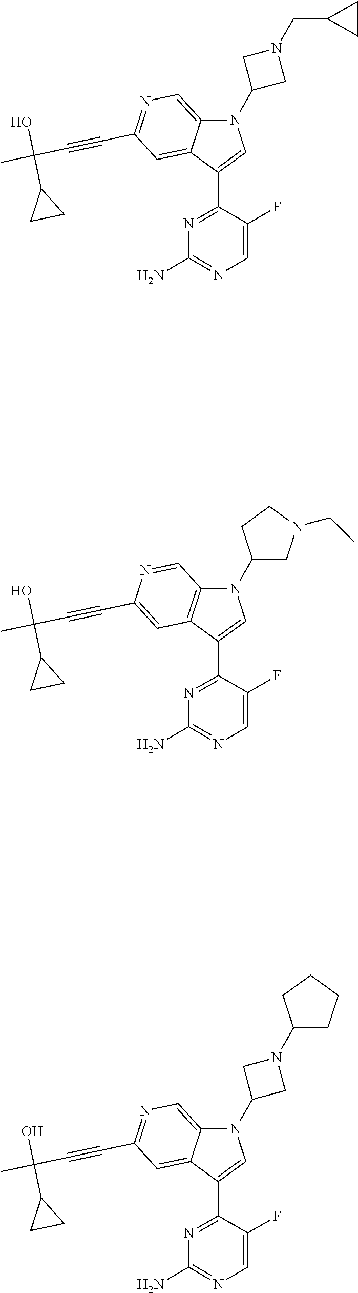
N1(C2CN(CC3CC3)C2)C2=CN=C(C#CC(C)(O)C3CC3)C=C2C(C2=NC(N)=NC=C2F)=C1.N1(C2CN(CC)CC2)C2=C(C(C3=NC(N)=NC=C3F)=C1)C=C(C#CC(C)(O)C1CC1)N=C2.N1(C2CN(C3CCCC3)C2)C2=CN=C(C#CC(C)(O)C3CC3)C=C2C(C2=NC(N)=NC=C2F)=C1
